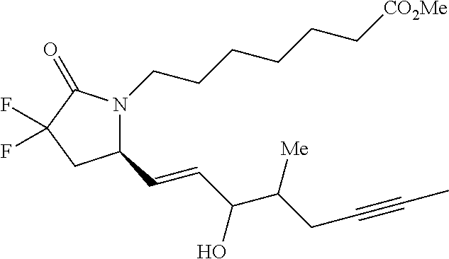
C1(C=CC(C(CC#CC)[Me])O)N(CCCCCC[CO2Me])C(=O)C(F)(F)C1
